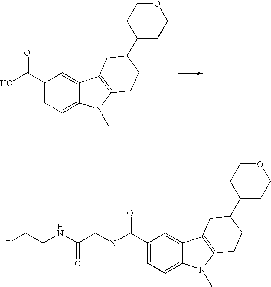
C1(C(O)=O)=CC=C2C(=C1)C1=C(N2C)CCC(C2CCOCC2)C1.C1(C(N(CC(NCCF)=O)C)=O)=CC=C2C(=C1)C1=C(N2C)CCC(C2CCOCC2)C1
